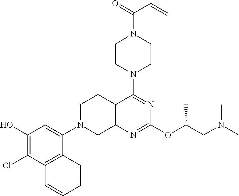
C1(O)=C(Cl)C2=C(C(N3CC4=C(CC3)C(N3CCN(C(=O)C=C)CC3)=NC(OC(CN(C)C)C)=N4)=C1)C=CC=C2
